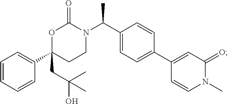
C1=CC=CC(C2(CC(O)(C)C)CCN(C(C3=CC=C(C4=CC(=O)N(C)C=C4)C=C3)C)C(=O)O2)=C1
